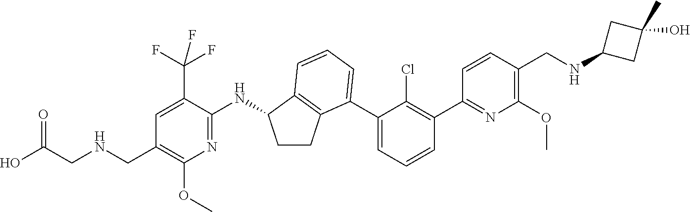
C(C1=C(OC)N=C(NC2CCC3=C2C=CC=C3C2=CC=CC(C3=NC(OC)=C(CNC4CC(O)(C)C4)C=C3)=C2Cl)C(C(F)(F)F)=C1)NCC(O)=O
